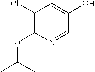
C1(Cl)=C(OC(C)C)N=CC(O)=C1
